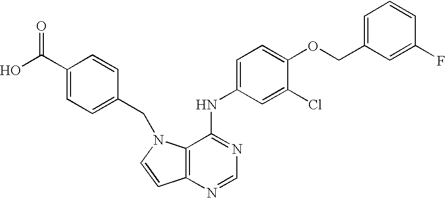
C12=C(N(CC3=CC=C(C(O)=O)C=C3)C=C1)C(NC1=CC=C(OCC3=CC=CC(F)=C3)C(Cl)=C1)=NC=N2
